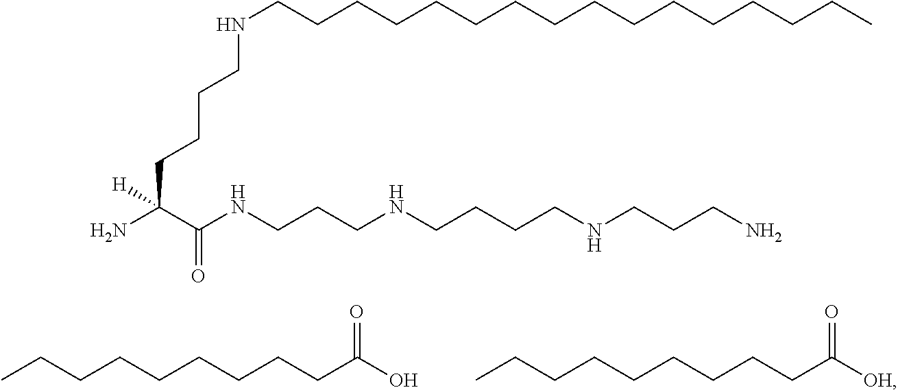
N(CCCCCCCCCCCCCCCC)CCCCC(N)(C(NCCCNCCCCNCCCN)=O)[H].CCCCCCCCCC(O)=O.CCCCCCCCCC([OH])=O
